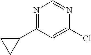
N1=C(C2CC2)C=C(Cl)N=C1
